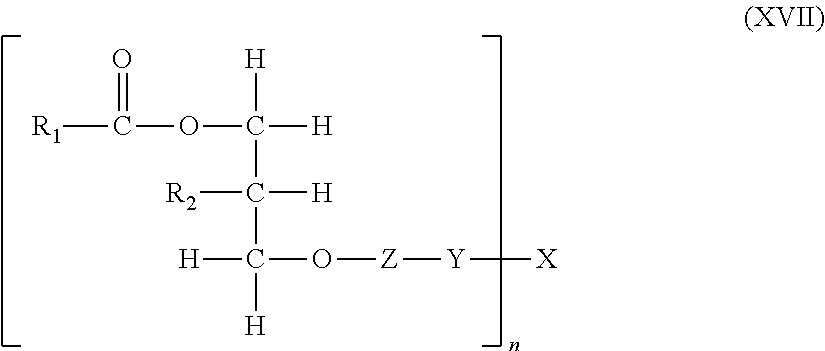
O(C([H])([H])C([H])(C([H])(O[Z][Y][X])[H])[R2])C([R1])=O
